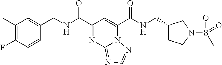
C1(C)=C(F)C=CC(CNC(C2=NC3=NC=NN3C(C(NCC3CCN(S(=O)(C)=O)C3)=O)=C2)=O)=C1
